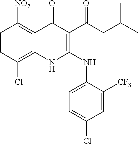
C1=CC(Cl)=C2C(=C1[NO2])C(=O)C(C(CC(C)C)=O)=C(NC1=CC=C(Cl)C=C1[CF3])N2
